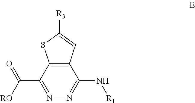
C12=C(C(C(=O)[RO])=NN=C1N[R1])SC([R3])=C2
